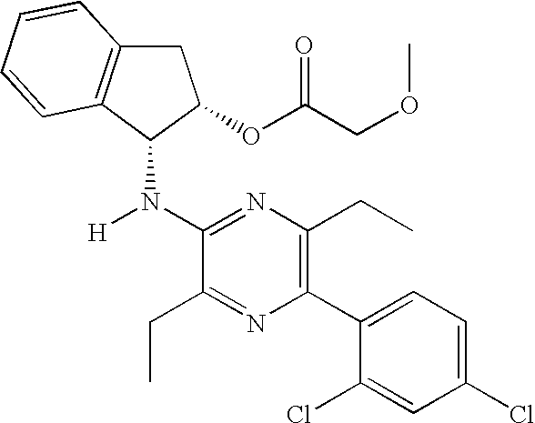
C1(N(C2C3=C(CC2OC(COC)=O)C=CC=C3)[H])=NC(CC)=C(C2=CC=C(Cl)C=C2Cl)N=C1CC
